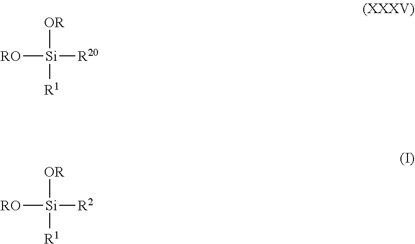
[RO][Si]([OR])([R1])[R20].[RO][Si]([OR])([R1])[R2]
